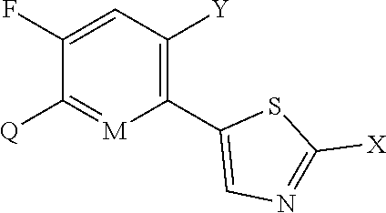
C1(F)=CC([Y])=C(C2=CN=C([X])S2)[M]=C1[Q]
